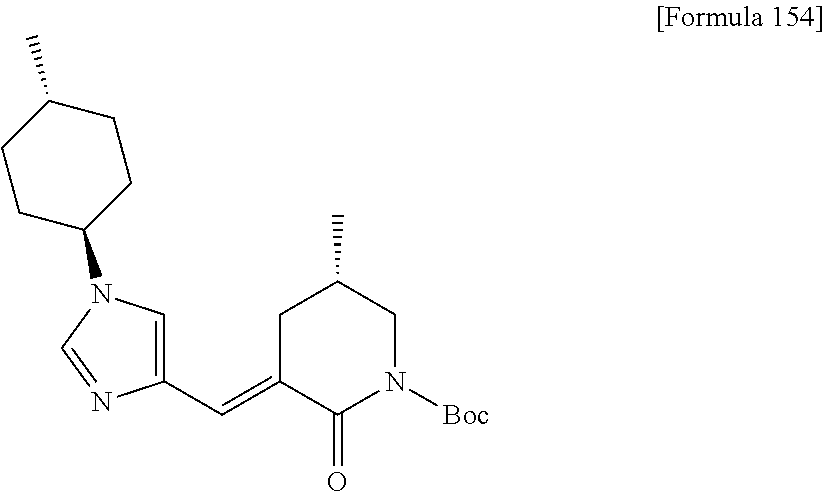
C1(C=C2C(=O)N([Boc])CC(C)C2)=CN(C2CCC(C)CC2)C=N1
